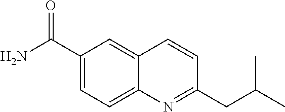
C1(C(N)=O)=CC=C2C(=C1)C=CC(CC(C)C)=N2
